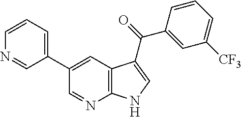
C1(C2=CC3=C(N=C2)NC=C3C(=O)C2=CC([CF3])=CC=C2)=CC=CN=C1
